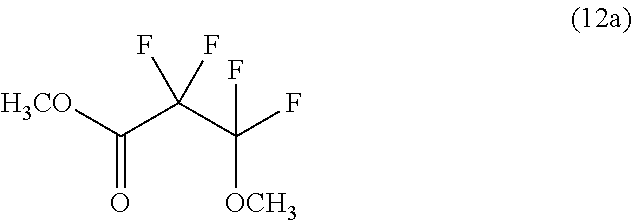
C(C(C(F)(F)[OCH3])(F)F)(=O)[H3CO]
